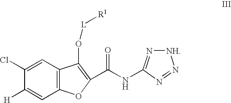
C1(Cl)=CC2=C(C=C1[H])OC(C(NC1=N[NH]N=N1)=O)=C2O[L][R1]
